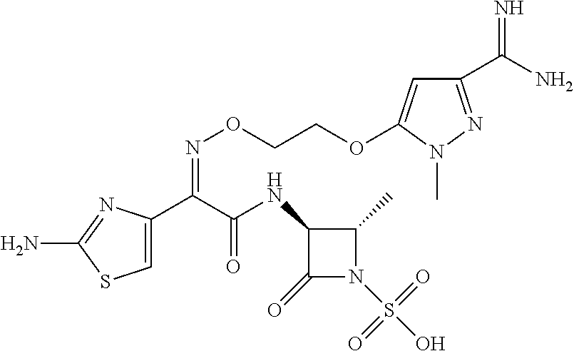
C1=C(C(C(NC2C(=O)N(S(O)(=O)=O)C2C)=O)=NOCCOC2=CC(C(N)=N)=NN2C)N=C(N)S1
